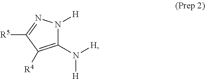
C1(N([H])[H])=C([R4])C([R5])=NN1[H]
